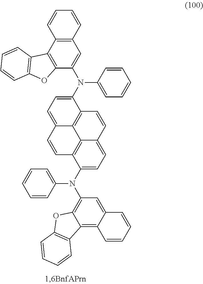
C12=C(C3=C(C(N(C4=CC=C5C6=C4C=CC4=CC=C(N(C7=C8C(=C9C(=C7)C=CC=C9)C7=C(O8)C=CC=C7)C7=CC=CC=C7)C(=C64)C=C5)C4=CC=CC=C4)=C1)OC1=C3C=CC=C1)C=CC=C2
